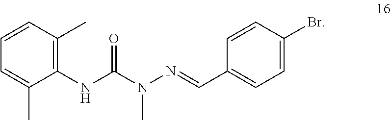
C1=C(C)C(NC(N(N=CC2=CC=C(Br)C=C2)C)=O)=C(C)C=C1
